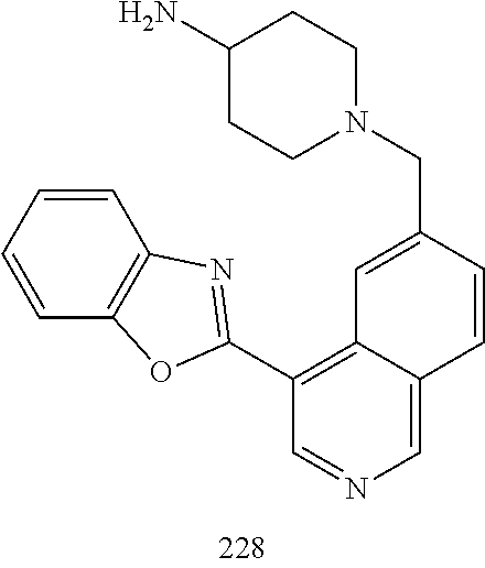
N1(CC2=CC3=C(C4=NC5=C(C=CC=C5)O4)C=NC=C3C=C2)CCC(N)CC1
